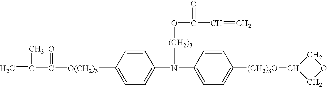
C1=C(N([(CH2)3]OC(=O)C=C)C2=CC=C([(CH2)3O]C3COC3)C=C2)C=CC([O(CH2)3]C(=O)C(=C)C)=C1
